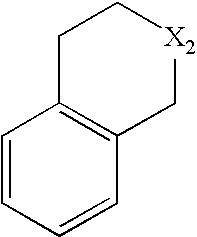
C1=CC=CC2=C1CC[X2]C2
